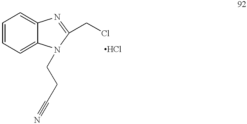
C1=CC=C2C(=C1)N=C(CCl)N2CCC#N
